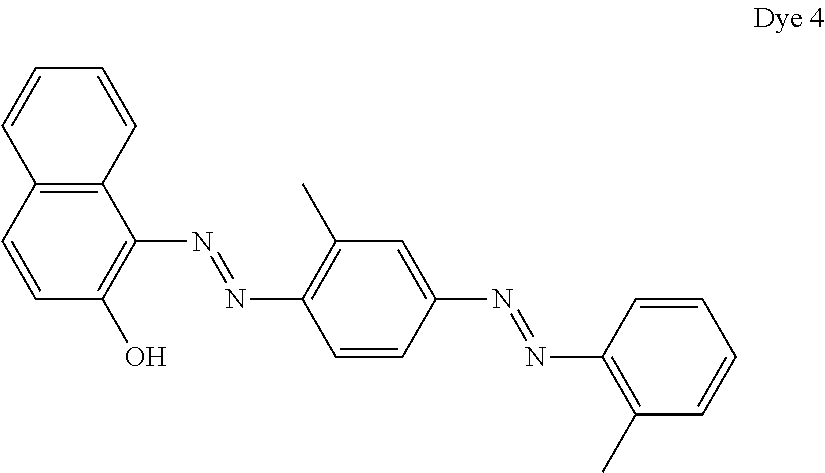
C12=C(C=CC(O)=C1N=NC1=C(C)C=C(N=NC3=C(C)C=CC=C3)C=C1)C=CC=C2
